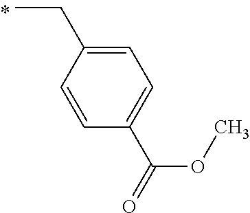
C1=CC(CC)=CC=C1C(OC)=O
